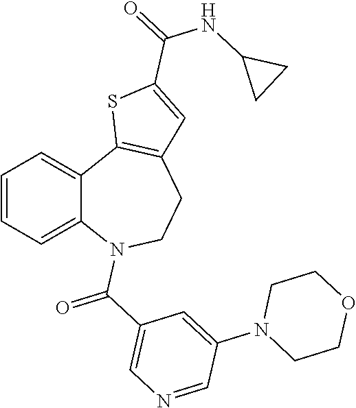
C1=CC=C2C(=C1)C1=C(CCN2C(C2=CN=CC(N3CCOCC3)=C2)=O)C=C(C(NC2CC2)=O)S1
